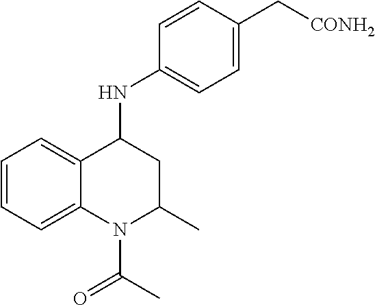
C1=CC=C2C(=C1)C(NC1=CC=C(C[CONH2])C=C1)CC(C)N2C(C)=O
